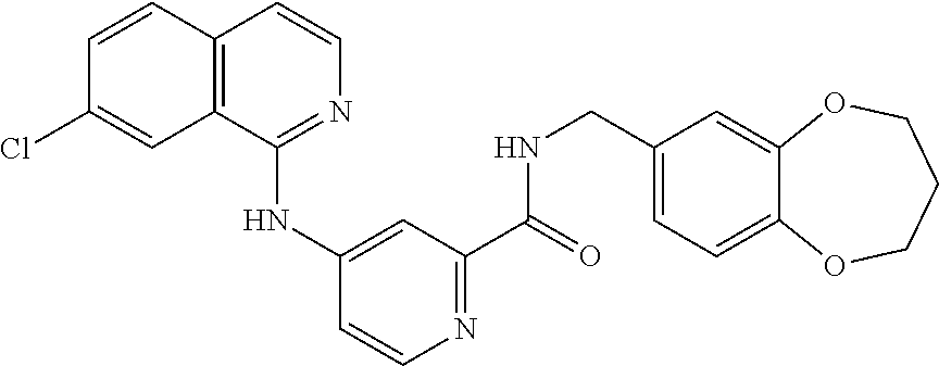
C1(Cl)=CC2=C(C=C1)C=CN=C2NC1=CC(C(=O)NCC2=CC=C3C(=C2)OCCCO3)=NC=C1
